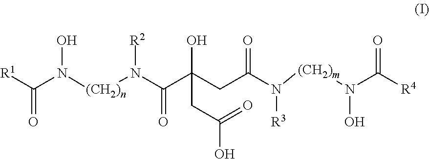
[R1]C(N([(CH2)n]N(C(C(CC(N([(CH2)m]N(C([R4])=O)O)[R3])=O)(O)CC(O)=O)=O)[R2])O)=O
